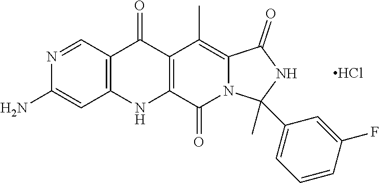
C12=C(C(=O)N3C(=C1C)C(=O)NC3(C)C1=CC=CC(F)=C1)NC1=C(C=NC(N)=C1)C2=O.Cl
